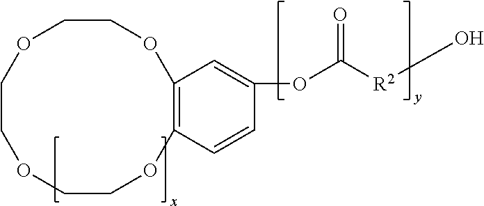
C1COC2=C(OCCOCCO1)C=C(OC([R2]O)=O)C=C2
